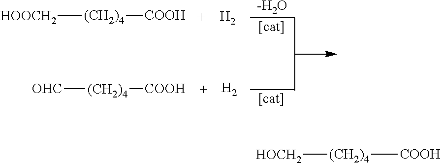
[H2].[H2].[-H2O].[[cat]].[[cat]].[HOOCH2][(CH2)4][COOH].[OHC][(CH2)4][COOH].[HOCH2][(CH2)4][COOH]
